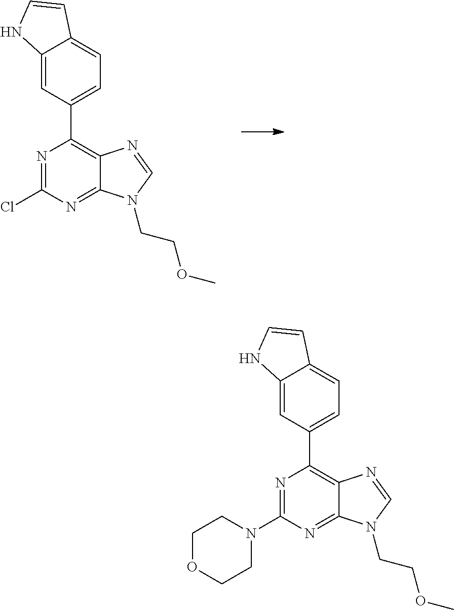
N1=C(Cl)N=C2C(=C1C1=CC=C3C(=C1)NC=C3)N=CN2CCOC.N1=C(N2CCOCC2)N=C2C(=C1C1=CC=C3C(=C1)NC=C3)N=CN2CCOC
